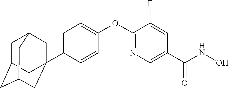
C1=C(C23CC4CC(CC(C2)C4)C3)C=CC(OC2=NC=C(C(NO)=O)C=C2F)=C1
